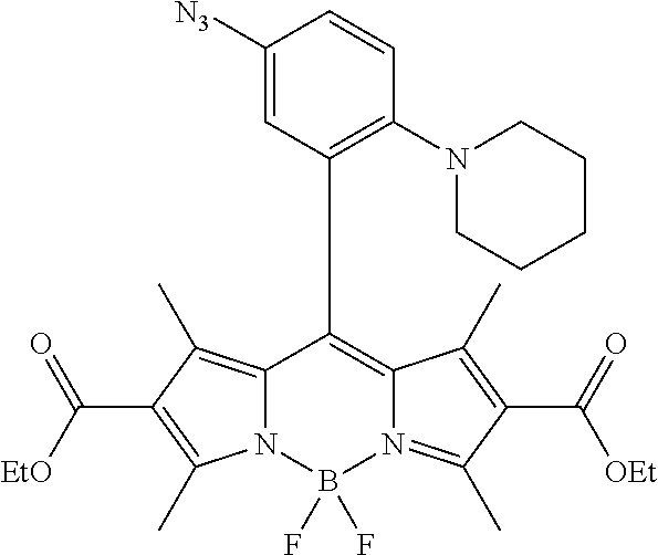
C12=C(C)C(C([EtO])=O)=C(C)N1B(F)(F)N1=C(C)C(C(=O)[OEt])=C(C)C1=C2C1=C(N2CCCCC2)C=CC([N3])=C1
